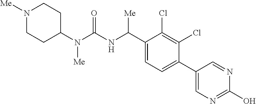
C1(N(C(NC(C2=CC=C(C3=CN=C(O)N=C3)C(Cl)=C2Cl)[Me])=O)[Me])CCN([Me])CC1
